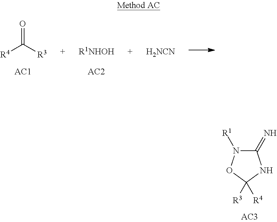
[R4]C([R3])=O.[R1NHOH].[H2NCN].C1(=N)N([R1])OC([R3])([R4])N1
